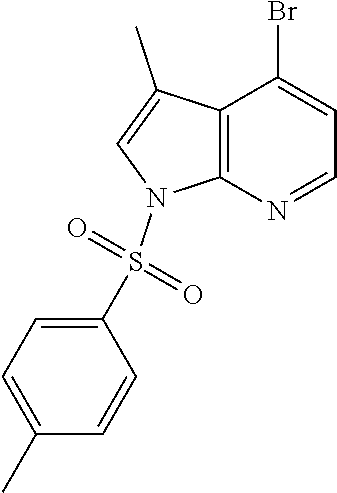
C12=C(N=CC=C1Br)N(S(=O)(=O)C1=CC=C(C)C=C1)C=C2C
